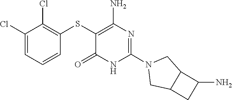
N1(C2=NC(N)=C(SC3=C(Cl)C(Cl)=CC=C3)C(=O)N2)CC2C(C1)C(N)C2
